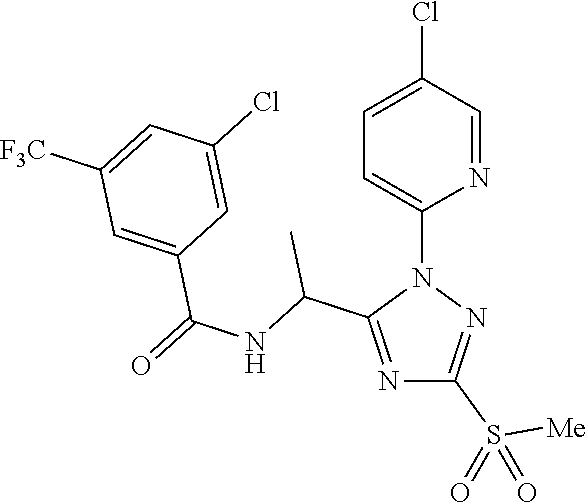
N1=C(C(NC(=O)C2=CC([F3C])=CC(Cl)=C2)C)N(C2=CC=C(Cl)C=N2)N=C1S([Me])(=O)=O
